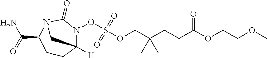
C1CC2([H])N(OS(OCC(CCC(OCCOC)=O)(C)C)(=O)=O)C(=O)N(C1C(N)=O)C2
